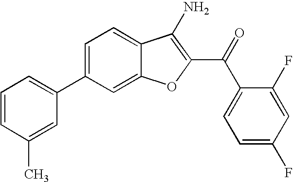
C1=CC(C)=CC(C2=CC=C3C(=C2)OC(C(C2=CC=C(F)C=C2F)=O)=C3N)=C1
